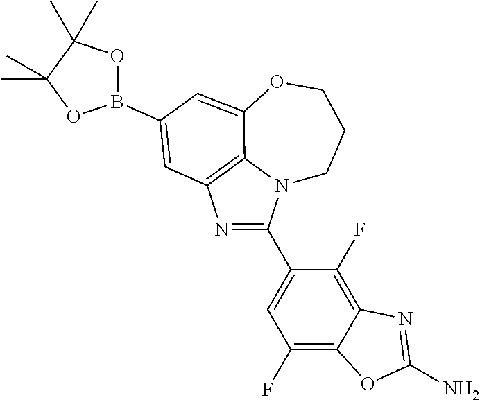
N1=C(C2=CC(F)=C3C(=C2F)N=C(N)O3)N2C3=C1C=C(B1OC(C)(C)C(C)(C)O1)C=C3OCCC2
